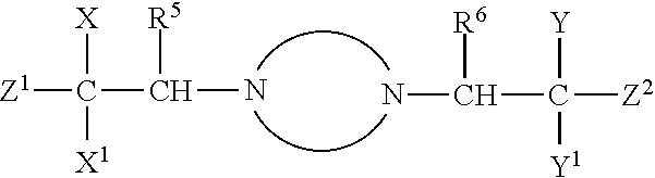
[Z1]C([X])(C(N)[R5])[X1].NC([R6])C([Y])([Z2])[Y1]
